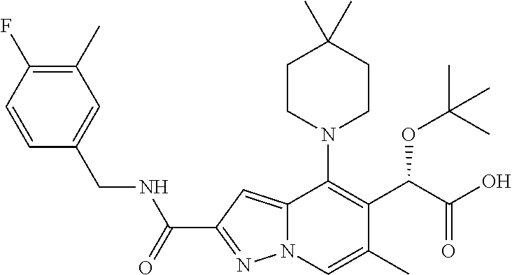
C12=CC(C(=O)NCC3=CC(C)=C(F)C=C3)=NN1C=C(C)C(C(C(O)=O)OC(C)(C)C)=C2N1CCC(C)(C)CC1
